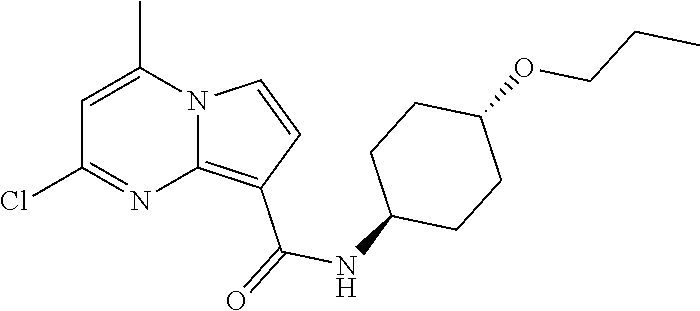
C12=C(C(=O)NC3CCC(OCCC)CC3)C=CN1C(C)=CC(Cl)=N2
